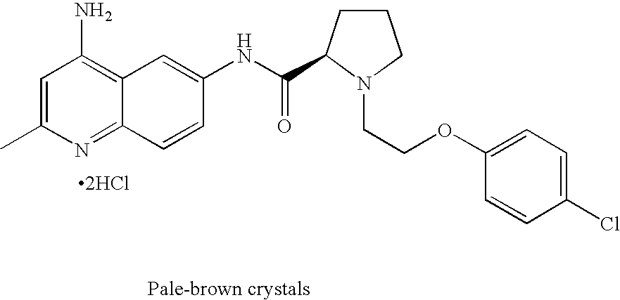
C12=NC(C)=CC(N)=C1C=C(NC(=O)C1CCCN1CCOC1=CC=C(Cl)C=C1)C=C2.[2HCl]
